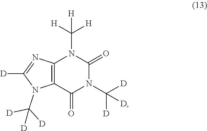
C12=C(C(=O)N(C([D])([D])[D])C(=O)N1C([H])([H])[H])N(C([D])([D])[D])C([D])=N2
